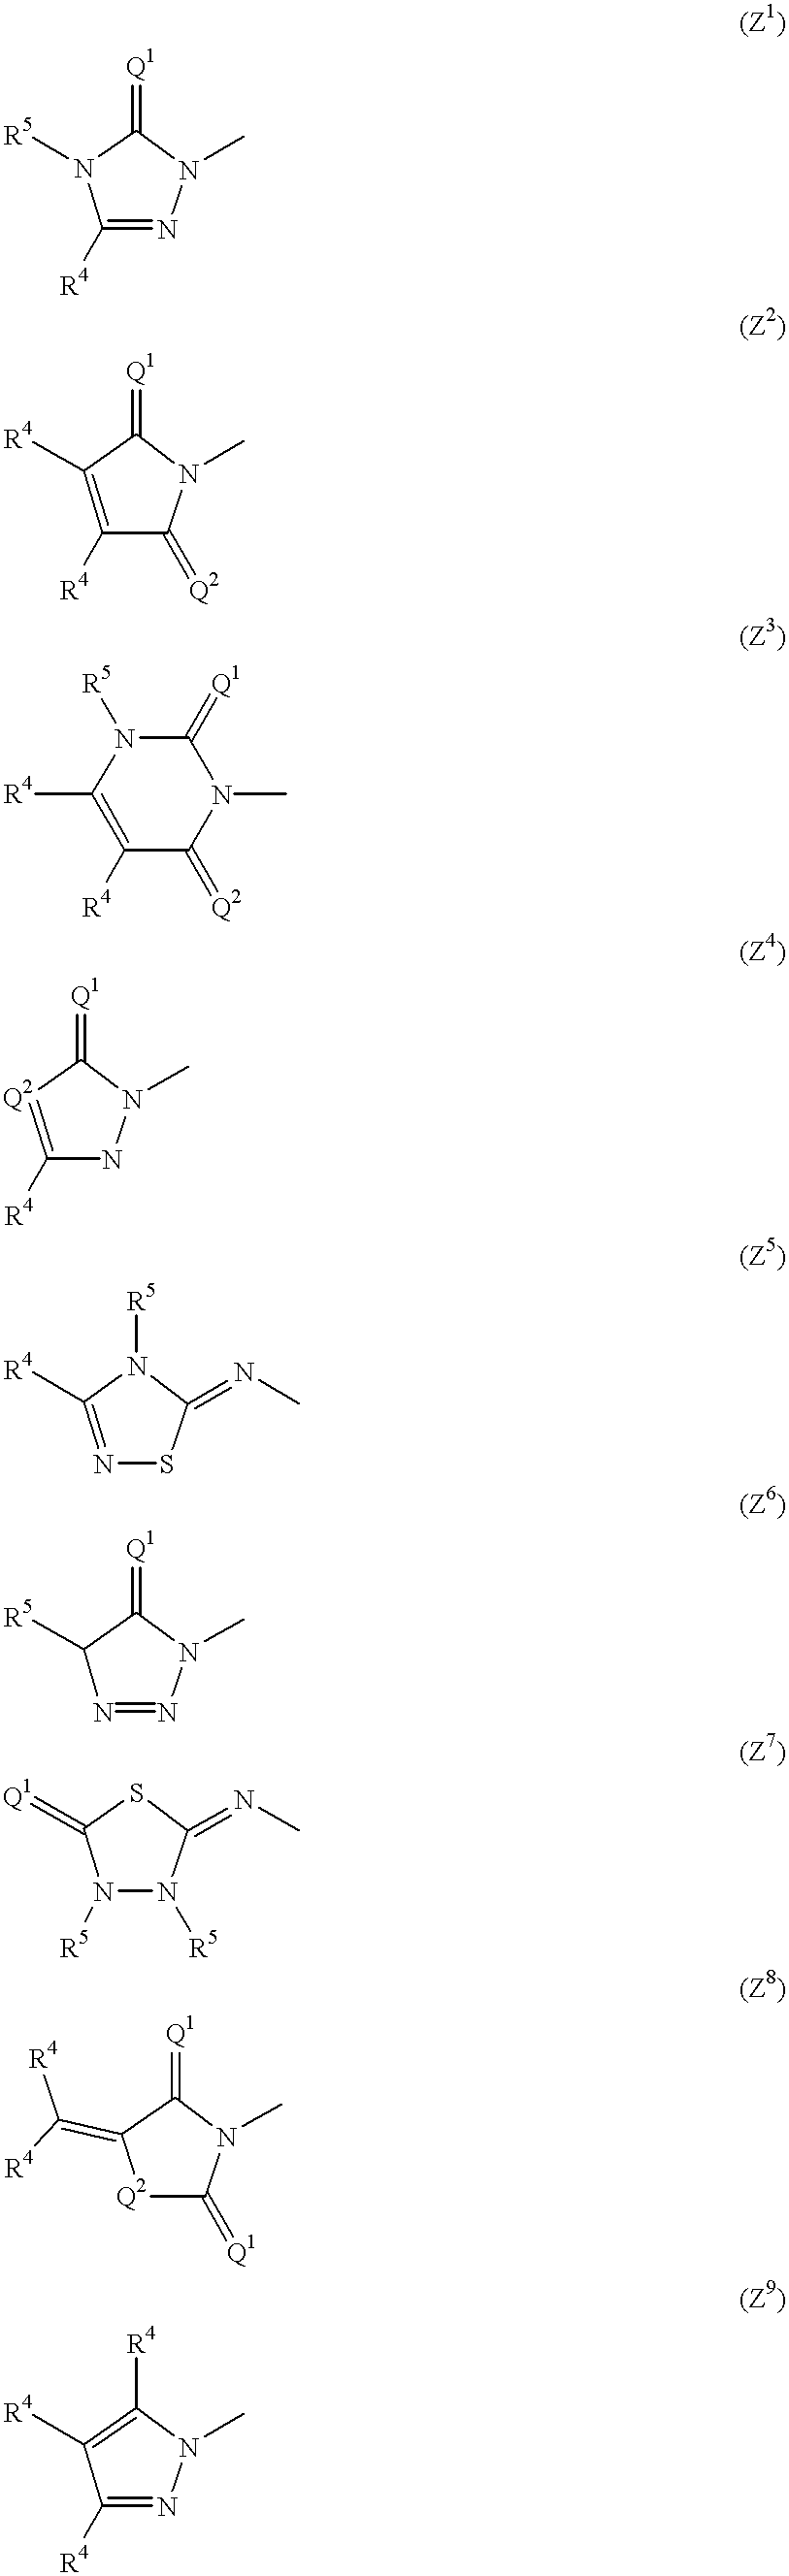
N1([R5])C([R4])=NN(C)C1=[Q1].C1([R4])=C([R4])C(=[Q2])N(C)C1=[Q1].[R4]C1=C([R4])C(=[Q2])N(C)C(=[Q1])N1[R5].[Q2]1=C([R4])NN(C)C1=[Q1].C1([R4])=NSC(=NC)N1[R5].C1([R5])N=NN(C)C1=[Q1].C1(=[Q1])N([R5])N([R5])C(=NC)S1.C1(=C([R4])[R4])[Q2]C(=[Q1])N(C)C1=[Q1].C1([R4])=C([R4])N(C)N=C1[R4]
